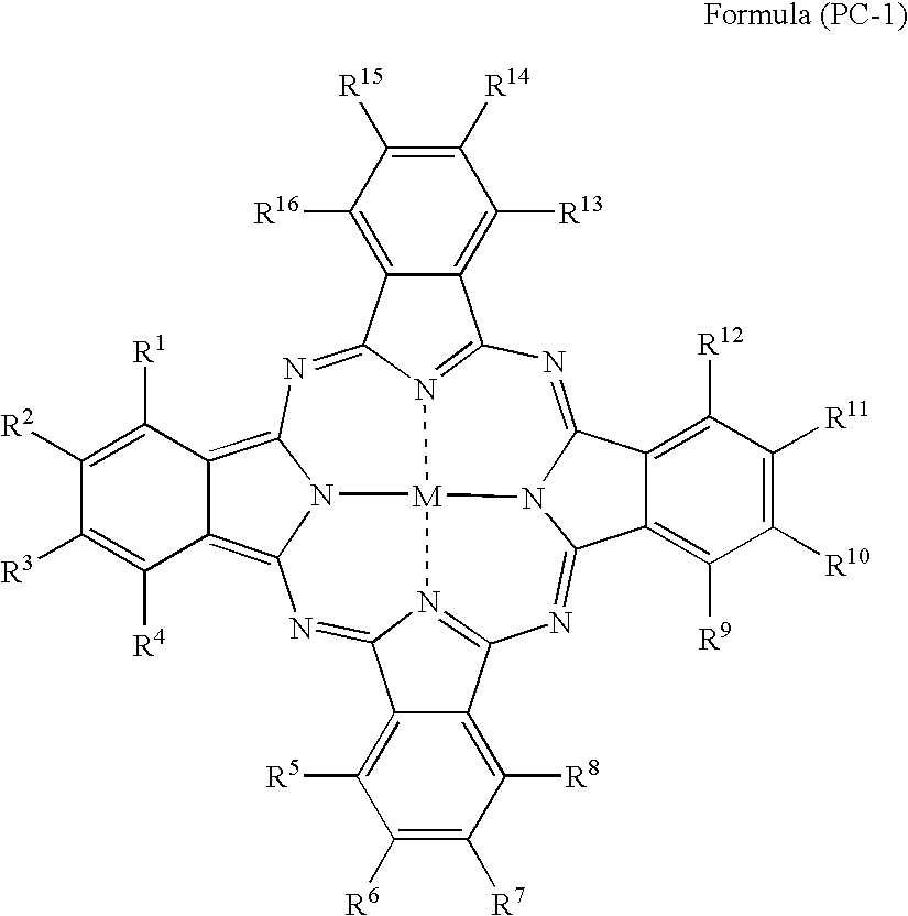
N1=C2N3=C(N=C4N5C(=NC6=N7C(=NC8=C9C(=C1N8[M]753)C([R4])=C([R3])C([R2])=C9[R1])C1=C([R16])C([R15])=C([R14])C([R13])=C61)C1=C([R12])C([R11])=C([R10])C([R9])=C41)C1=C([R8])C([R7])=C([R6])C([R5])=C21
